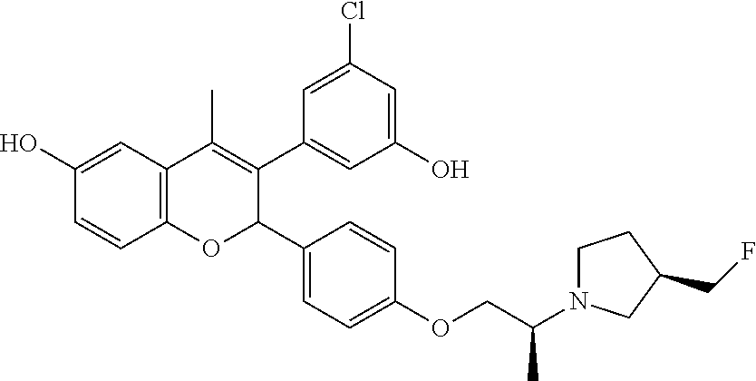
C12=C(C=C(O)C=C1)C(C)=C(C1=CC(O)=CC(Cl)=C1)C(C1=CC=C(OCC(N3CCC(CF)C3)C)C=C1)O2
